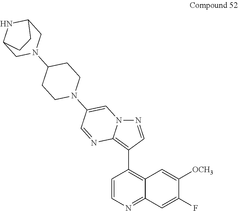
N12N=CC(C3=C4C=C([OCH3])C(F)=CC4=NC=C3)=C1N=CC(N1CCC(N3CC4NC(C3)CC4)CC1)=C2
